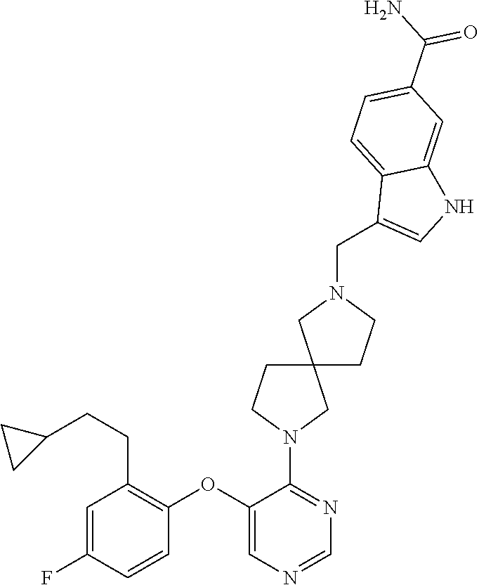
C1=C(F)C=CC(OC2=CN=CN=C2N2CC3(CC2)CCN(CC2=CNC4=CC(C(N)=O)=CC=C24)C3)=C1CCC1CC1
